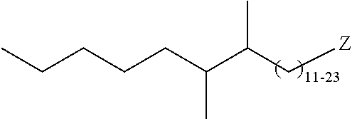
C(C(C[Z])C)(CCCCC)C
